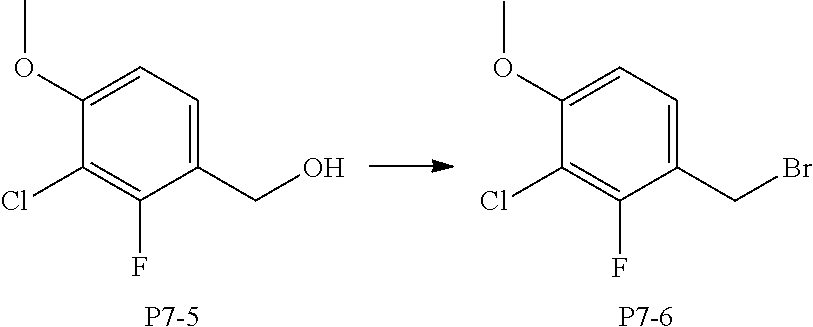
C1(OC)=CC=C(CO)C(F)=C1Cl.[P7-5].C1(OC)=CC=C(CBr)C(F)=C1Cl.[P7-6]
